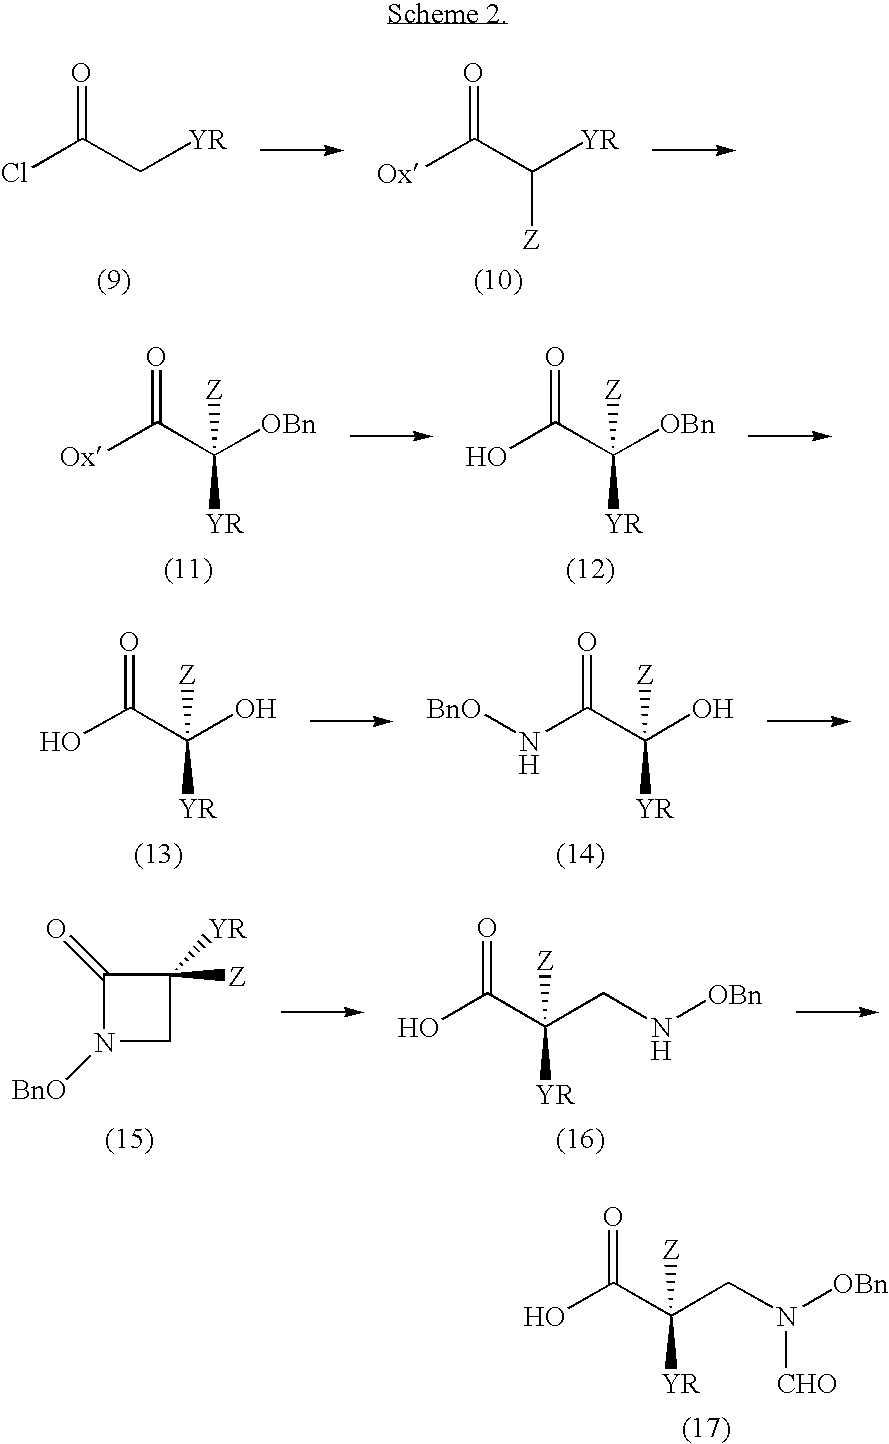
ClC(C[YR])=O.[Ox]C(C([YR])[Z])=O.[Ox]C(C([OBn])([YR])[Z])=O.OC(C([OBn])([YR])[Z])=O.OC(C(O)([YR])[Z])=O.N(C(C(O)([YR])[Z])=O)[BnO].C1(=O)N([BnO])CC1([YR])[Z].OC(C(CN[OBn])([YR])[Z])=O.OC(C(CN([OBn])[CHO])([YR])[Z])=O
